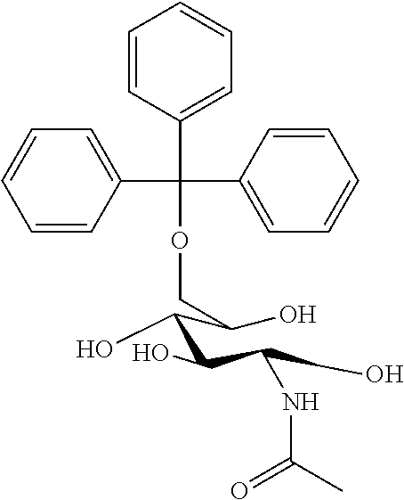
C1=CC(C(OCC(C(C(C(CO)NC(C)=O)O)O)O)(C2=CC=CC=C2)C2=CC=CC=C2)=CC=C1
